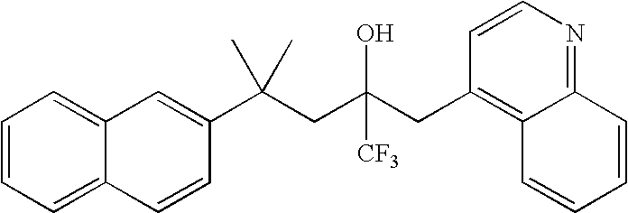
C12=CC=CC=C1C=CC(C(CC(CC1=C3C(=NC=C1)C=CC=C3)(O)[CF3])(C)C)=C2
